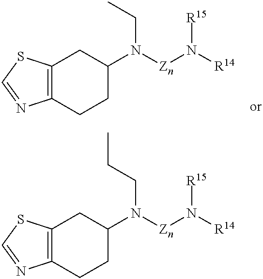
C12=C(CCC(N([Zn]N([R14])[R15])CC)C1)N=CS2.C12=C(CCC(N([Zn]N([R14])[R15])CCC)C1)N=CS2
